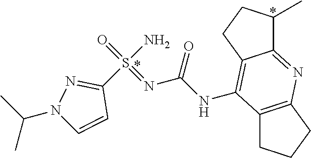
C12=C(CCC1)N=C1C(=C2NC(N=S(=O)(N)C2=NN(C(C)C)C=C2)=O)CCC1C
